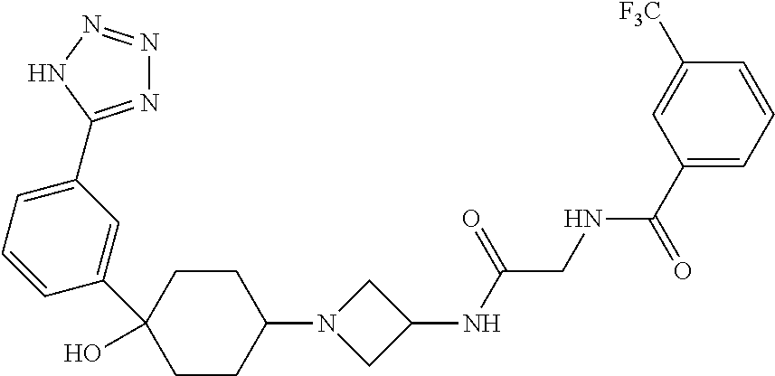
C1(C(=O)NCC(NC2CN(C3CCC(C4=CC(C5=NN=NN5)=CC=C4)(O)CC3)C2)=O)=CC=CC([F3C])=C1
